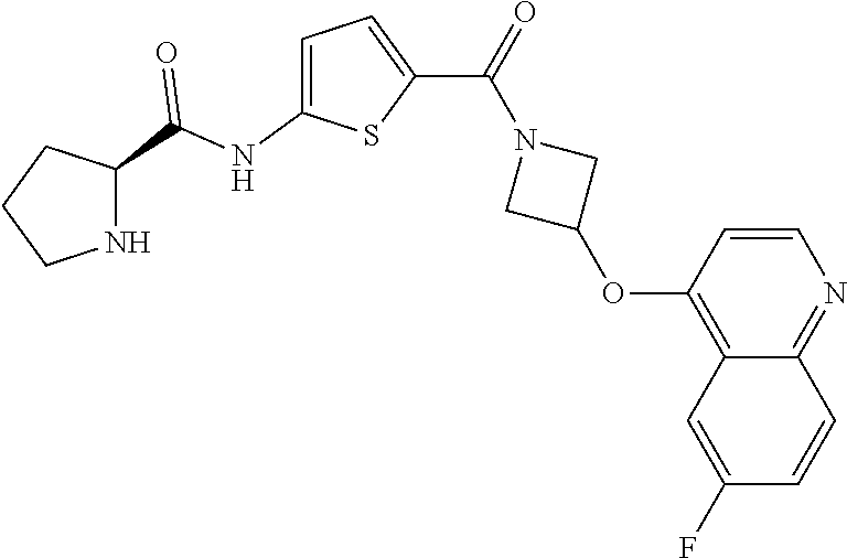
C1=C(NC(=O)C2NCCC2)SC(C(N2CC(OC3=C4C(=NC=C3)C=CC(F)=C4)C2)=O)=C1
